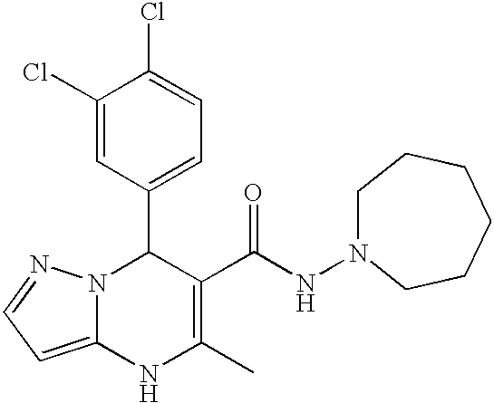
C1(Cl)=CC(C2N3C(=CC=N3)NC(C)=C2C(NN2CCCCCC2)=O)=CC=C1Cl
